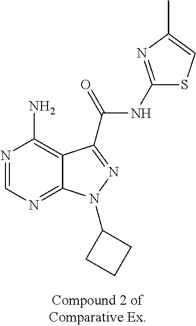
N1=CN=C2C(=C1N)C(C(NC1=NC(C)=CS1)=O)=NN2C1CCC1
